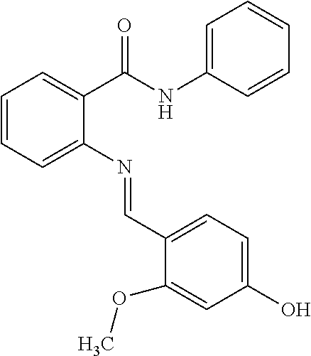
C1=CC=C(N=CC2=CC=C(O)C=C2OC)C(C(NC2=CC=CC=C2)=O)=C1
